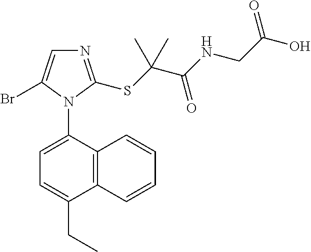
N1=C(SC(C(NCC(O)=O)=O)(C)C)N(C2=CC=C(CC)C3=C2C=CC=C3)C(Br)=C1
